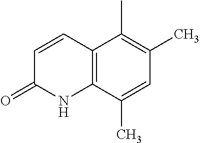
C1=CC(=O)NC2=C1C(C)=C(C)C=C2C
